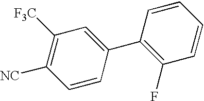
C1=CC(C2=C(F)C=CC=C2)=CC([F3C])=C1[NC]
